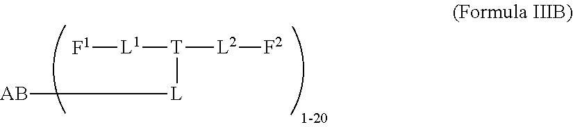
[T]([L][AB])([L2][F2])[L1][F1]
